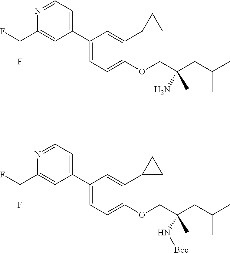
C1(C2=CC=NC(C(F)F)=C2)=CC=C(OCC(CC(C)C)(N)C)C(C2CC2)=C1.C1(C2=CC=NC(C(F)F)=C2)=CC=C(OCC(CC(C)C)(N[Boc])C)C(C2CC2)=C1
